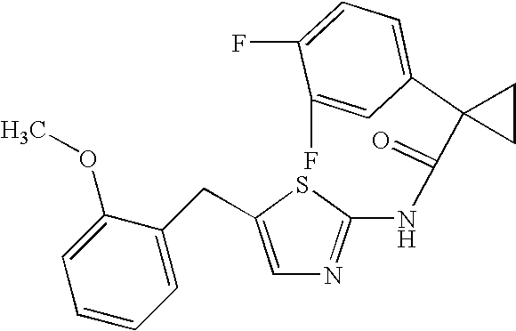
C1=C(F)C(F)=CC(C2(C(=O)NC3=NC=C(CC4=CC=CC=C4OC)S3)CC2)=C1
